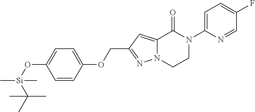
C1=CC(OCC2=NN3C(=C2)C(=O)N(C2=CC=C(F)C=N2)CC3)=CC=C1O[Si](C)(C)C(C)(C)C
